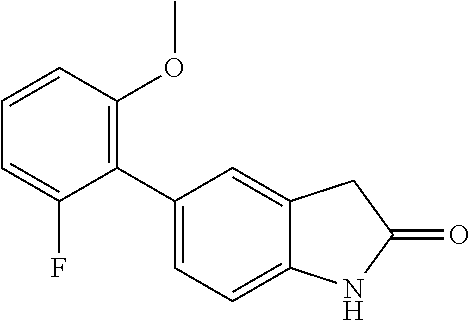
C1(C2=CC=C3C(=C2)CC(=O)N3)=C(OC)C=CC=C1F
